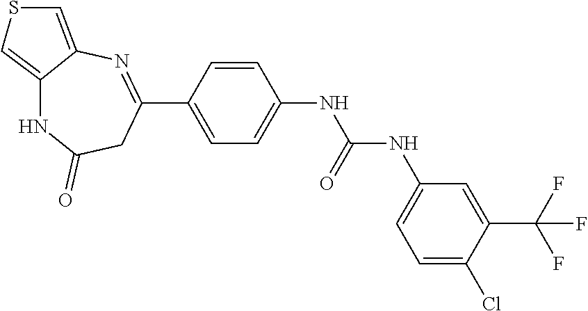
C1=CC(C2=NC3=CSC=C3NC(=O)C2)=CC=C1NC(=O)NC1=CC=C(Cl)C(C(F)(F)F)=C1
